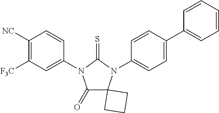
C1(=O)C2(N(C3=CC=C(C4=CC=CC=C4)C=C3)C(=S)N1C1=CC([F3C])=C([NC])C=C1)CCC2
